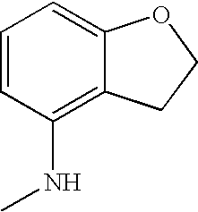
C1=CC(NC)=C2C(=C1)OCC2
